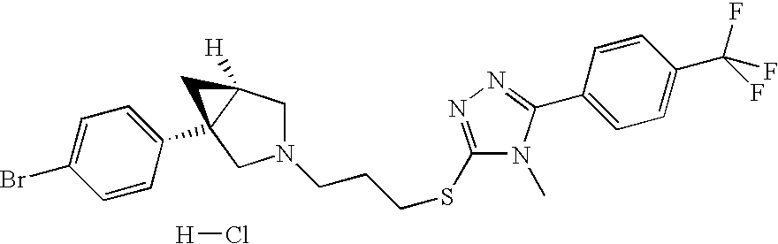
[H]Cl.N1(CCCSC2=NN=C(C3=CC=C(C(F)(F)F)C=C3)N2C)CC2([H])C(C3=CC=C(Br)C=C3)(C1)C2
